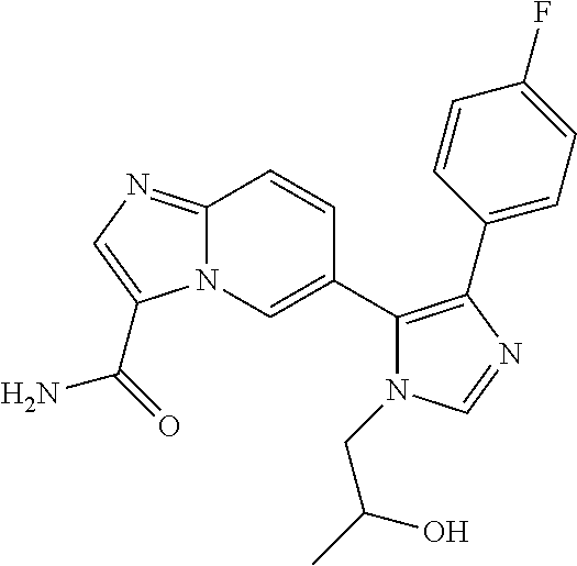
N12C(=NC=C1C(=O)N)C=CC(C1=C(C3=CC=C(F)C=C3)N=CN1CC(C)O)=C2
